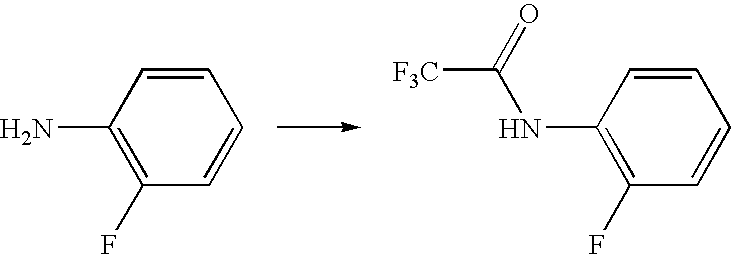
C1(N)=C(F)C=CC=C1.C1(NC([F3C])=O)=C(F)C=CC=C1
